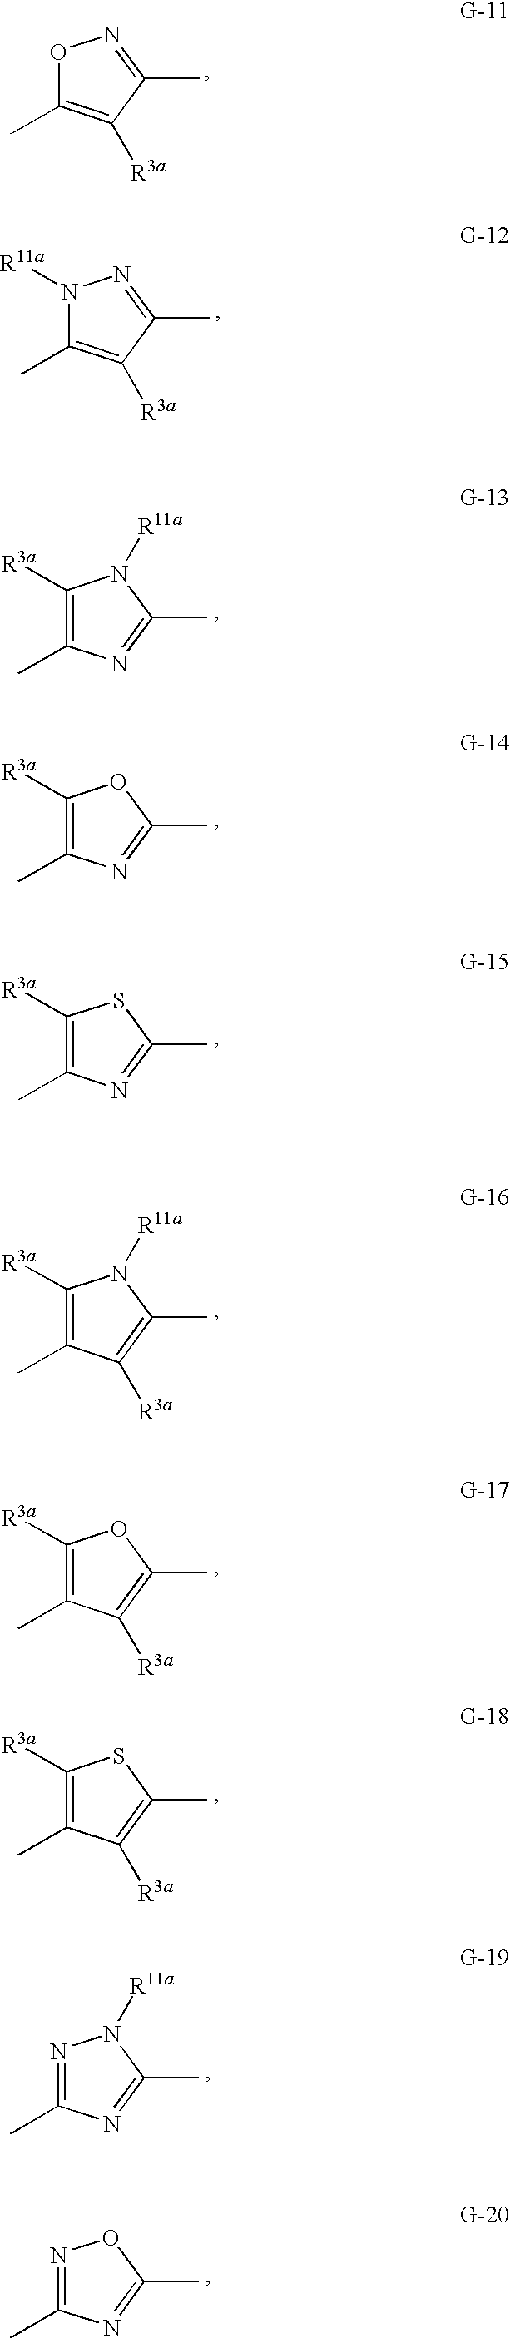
O1C(C)=C([R3a])C(C)=N1.N1([R11a])C(C)=C([R3a])C(C)=N1.C1([R3a])=C(C)N=C(C)N1[R11a].C1([R3a])=C(C)N=C(C)O1.C1([R3a])=C(C)N=C(C)S1.C1([R3a])=C(C)C([R3a])=C(C)N1[R11a].C1([R3a])=C(C)C([R3a])=C(C)O1.C1([R3a])=C(C)C([R3a])=C(C)S1.N1=C(C)N=C(C)N1[R11a].N1=C(C)N=C(C)O1
